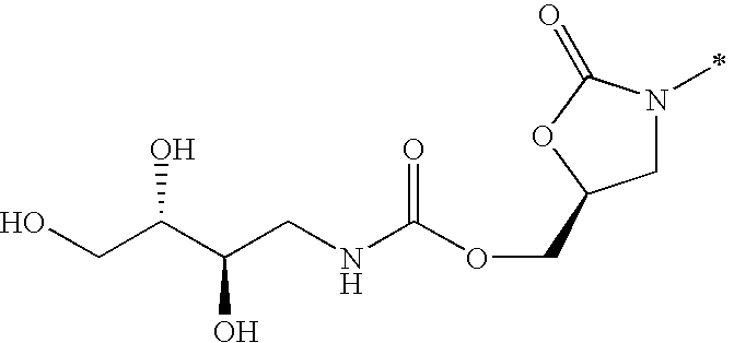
C1N(C)C(=O)OC1COC(NCC(C(CO)O)O)=O
